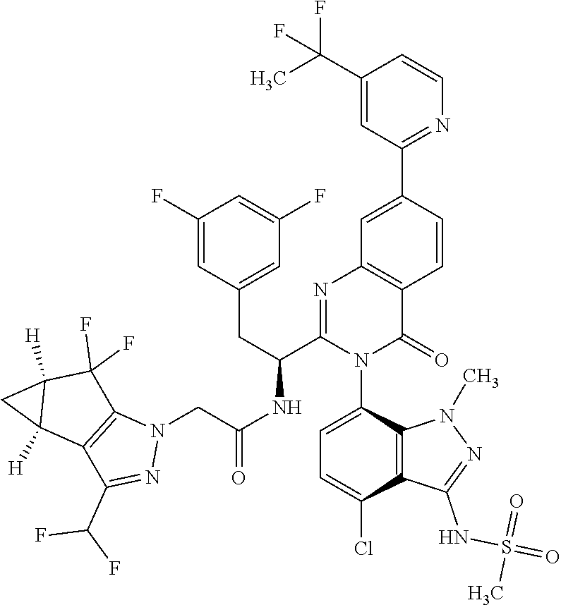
C1=C(N2C(=O)C3=C(N=C2C(NC(CN2C4=C(C(C(F)F)=N2)C2([H])C([H])(C4(F)F)C2)=O)CC2=CC(F)=CC(F)=C2)C=C(C2=NC=CC(C(C)(F)F)=C2)C=C3)C2=C(C(Cl)=C1)C(NS(=O)(=O)C)=NN2C
